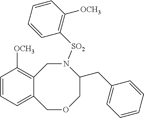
C12=C([OCH3])C=CC=C1COCC(CC1=CC=CC=C1)N([SO2]C1=C([OCH3])C=CC=C1)C2
